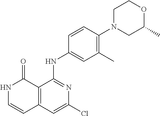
C1=CC(NC2=NC(Cl)=CC3=C2C(=O)NC=C3)=CC(C)=C1N1CC(C)OCC1
